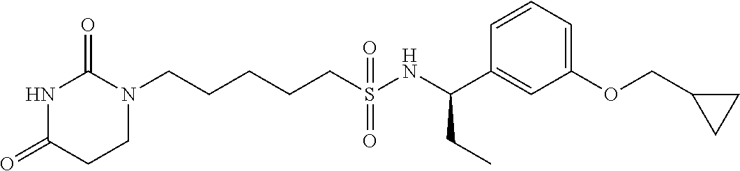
N1C(=O)CCN(CCCCCS(NC(C2=CC(OCC3CC3)=CC=C2)CC)(=O)=O)C1=O
